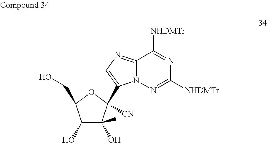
C1(O)C(O)(C)C([CN])(C2=CN=C3N2N=C([NHDMTr])N=C3[NHDMTr])OC1CO
